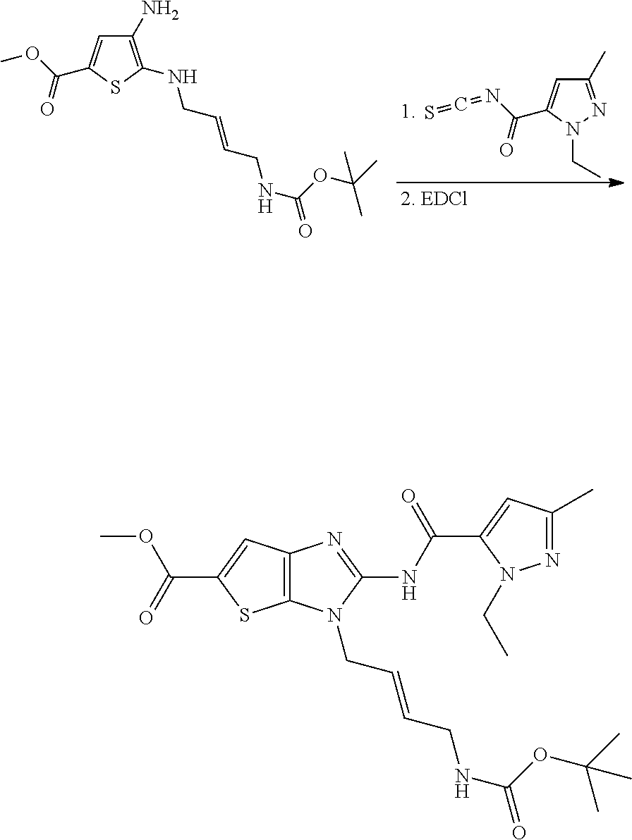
C1(C)=NN(CC)C(C(N=C=S)=O)=C1.C1(N)=C(NCC=CCNC(=O)OC(C)(C)C)SC(C(OC)=O)=C1.C12=C(N(CC=CCNC(=O)OC(C)(C)C)C(NC(=O)C3=CC(C)=NN3CC)=N1)SC(C(=O)OC)=C2
